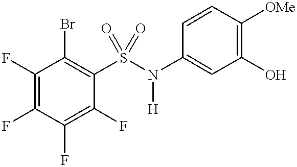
C1(F)=C(F)C(F)=C(F)C(S(N([H])C2=CC(O)=C([OMe])C=C2)(=O)=O)=C1Br
